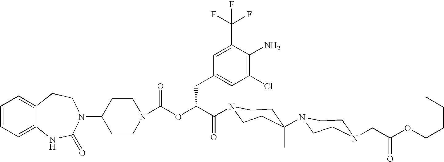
C12=CC=CC=C1NC(=O)N(C1CCN(C(OC(C(=O)N3CCC(N4CCN(CC(OCCCC)=O)CC4)(C)CC3)CC3=CC(Cl)=C(N)C(C(F)(F)F)=C3)=O)CC1)CC2
